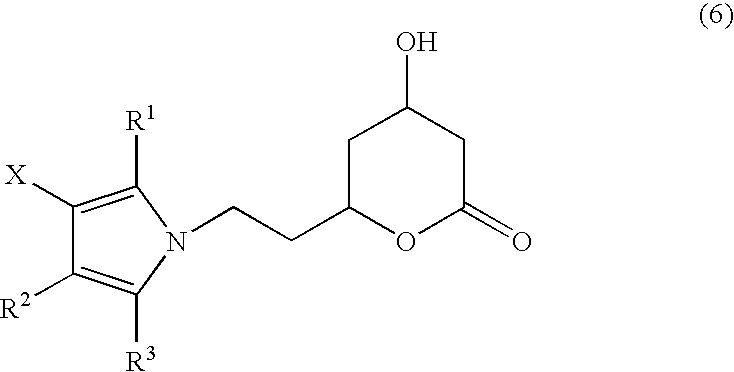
C1([X])=C([R1])N(CCC2OC(=O)CC(O)C2)C([R3])=C1[R2]
